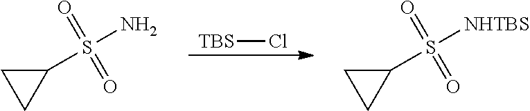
[TBS]Cl.C1CC1S([NHTBS])(=O)=O.C1CC1S(N)(=O)=O
